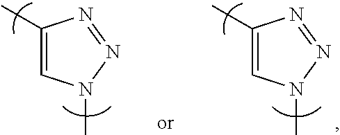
C1(C)=CN(C)N=N1.C1(C)=CN(C)N=N1
